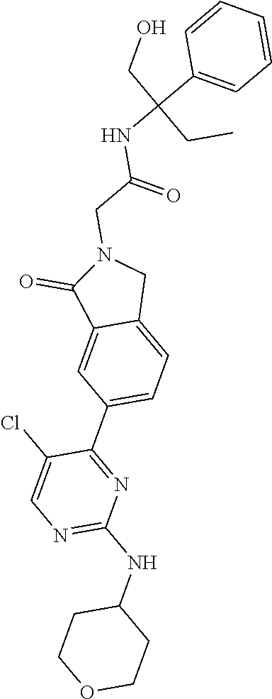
C1(NC2=NC=C(Cl)C(C3=CC=C4C(=C3)C(=O)N(CC(NC(CO)(CC)C3=CC=CC=C3)=O)C4)=N2)CCOCC1
